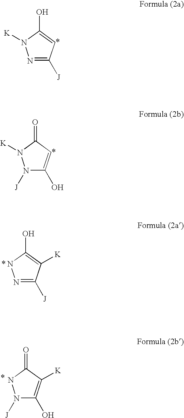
N1=C([J])C=C(O)N1[K].N1([J])C(O)=CC(=O)N1[K].N1=C([J])C([K])=C(O)N1.N1([J])C(O)=C([K])C(=O)N1
